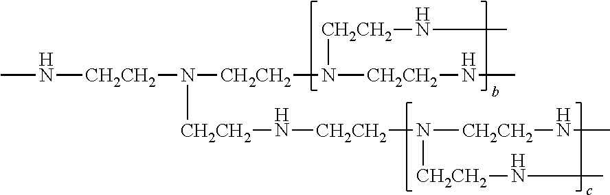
CN[CH2CH2]N([CH2CH2]N([CH2CH2]NC)[CH2CH2]NC)[CH2CH2]N[CH2CH2]N([CH2CH2]NC)[CH2CH2]NC
